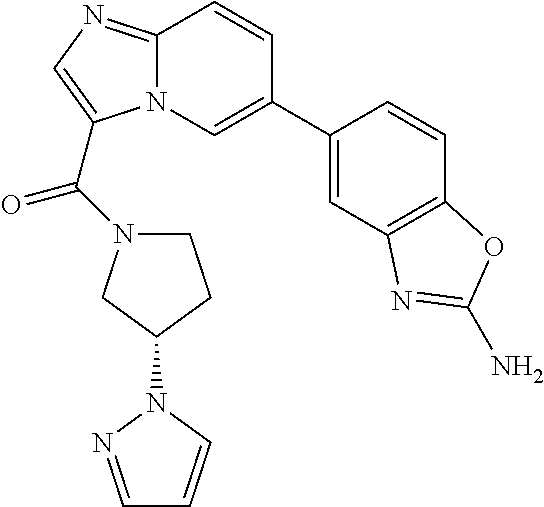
C1(C2=CN3C(=NC=C3C(=O)N3CCC(N4C=CC=N4)C3)C=C2)=CC2=C(C=C1)OC(N)=N2
